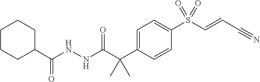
C1=C(C(C(NNC(C2CCCCC2)=O)=O)(C)C)C=CC(S(C=CC#N)(=O)=O)=C1
